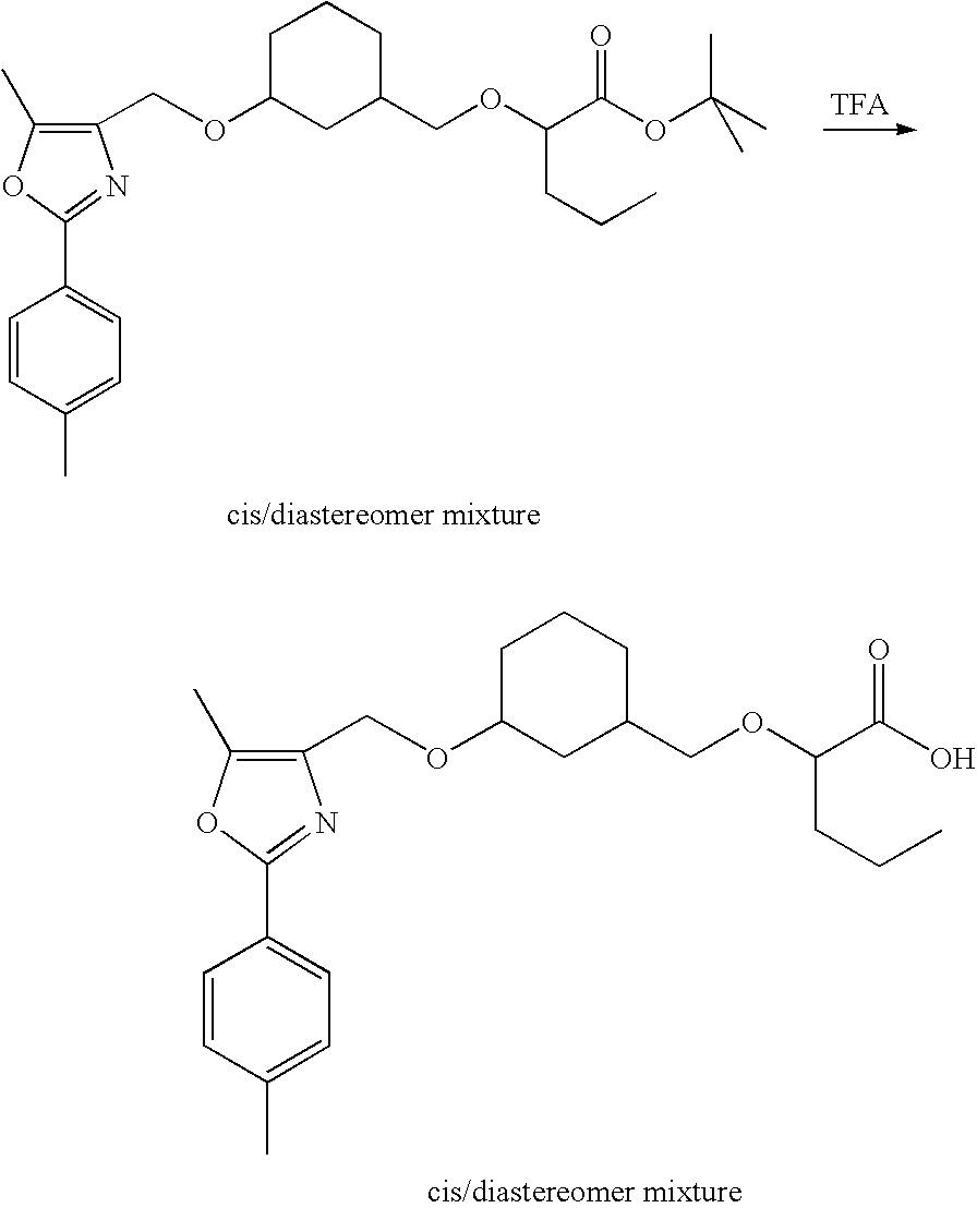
C1C(OCC2=C(C)OC(C3=CC=C(C)C=C3)=N2)CC(COC(C(=O)OC(C)(C)C)CCC)CC1.C1C(OCC2=C(C)OC(C3=CC=C(C)C=C3)=N2)CC(COC(C(=O)O)CCC)CC1
